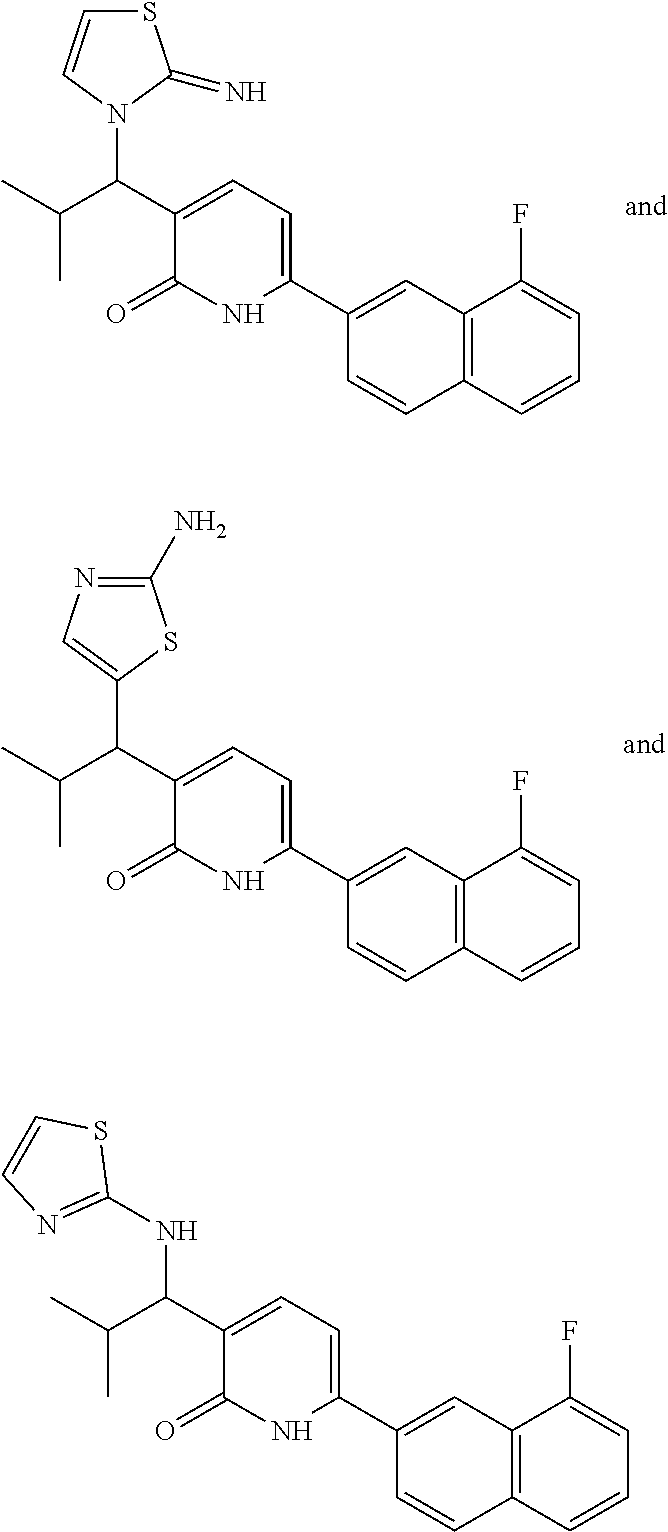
C1(C2=CC=C(C(C(C)C)C3=CN=C(N)S3)C(=O)N2)=CC2=C(C=CC=C2F)C=C1.C1(C2=CC=C(C(C(C)C)N3C(=N)SC=C3)C(=O)N2)=CC2=C(C=CC=C2F)C=C1.C1(C2=CC=C(C(C(C)C)NC3=NC=CS3)C(=O)N2)=CC2=C(C=CC=C2F)C=C1
